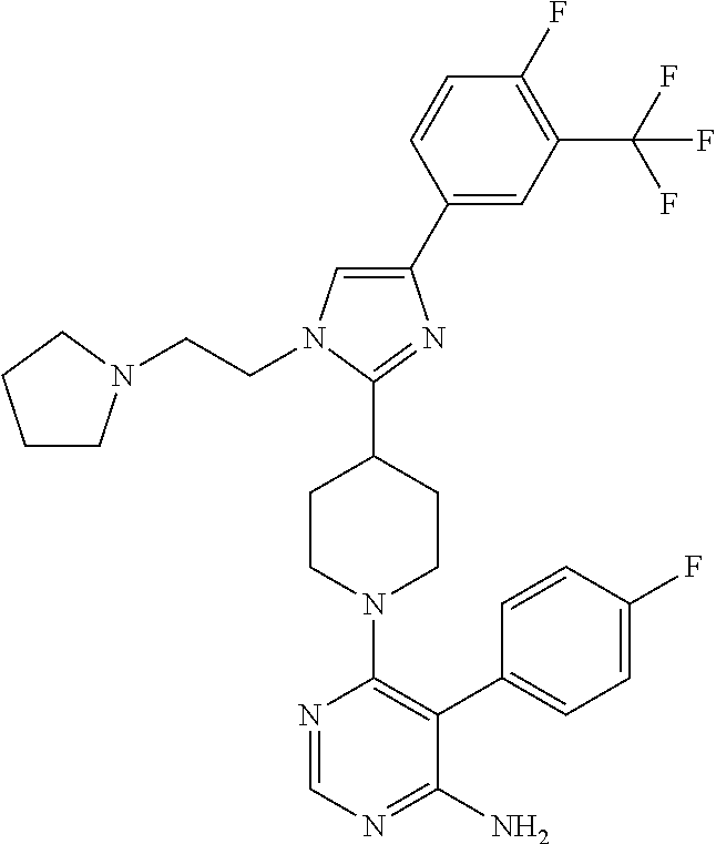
C1(C2=CC(C(F)(F)F)=C(F)C=C2)=CN(CCN2CCCC2)C(C2CCN(C3=C(C4=CC=C(F)C=C4)C(N)=NC=N3)CC2)=N1
